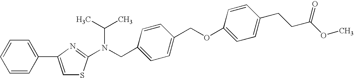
C1=CC(C2=CSC(N(CC3=CC=C(COC4=CC=C(CCC(OC)=O)C=C4)C=C3)C(C)C)=N2)=CC=C1
